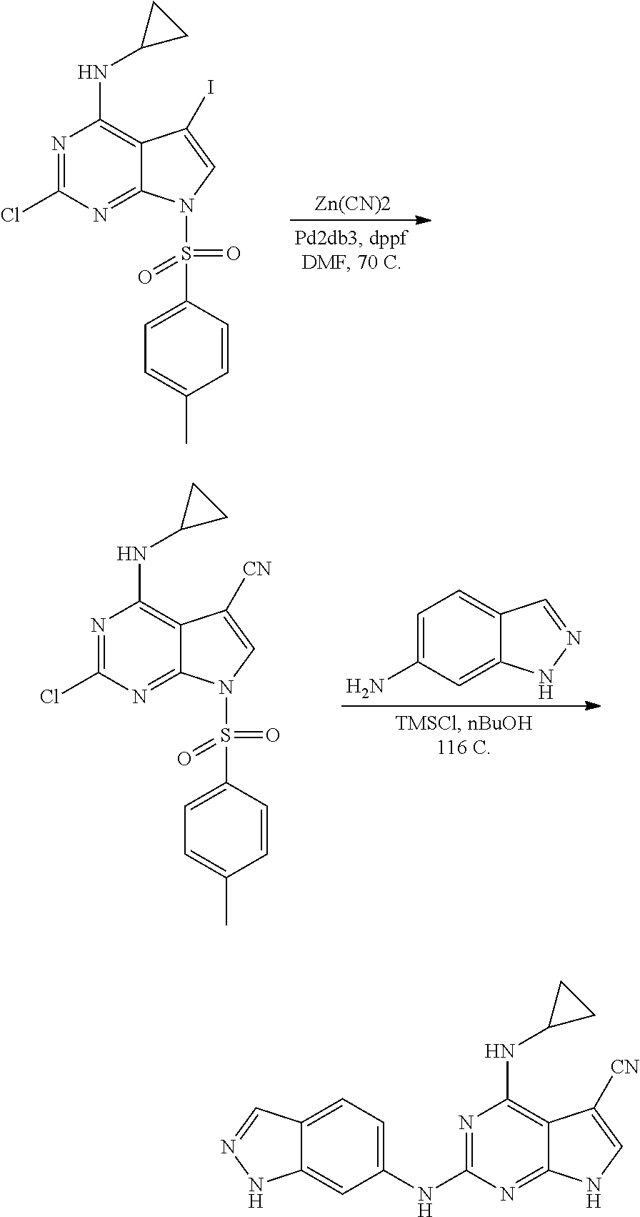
C1(NC2=NC(NC3CC3)=C3C(=N2)NC=C3[CN])=CC=C2C(=C1)NN=C2.C1(N)=CC=C2C(=C1)NN=C2.N1=C(Cl)N=C2C(=C1NC1CC1)C([CN])=CN2S(=O)(C1=CC=C(C)C=C1)=O.[Zn(CN)2].N1=C(Cl)N=C2C(=C1NC1CC1)C(I)=CN2S(=O)(C1=CC=C(C)C=C1)=O
